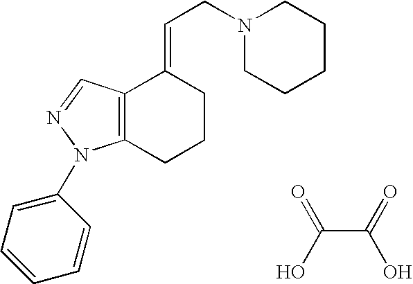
C12=C(N(C3=CC=CC=C3)N=C1)CCCC2=CCN1CCCCC1.C(C(=O)O)(O)=O
